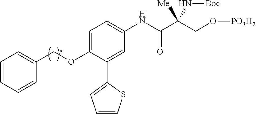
C1=CC=CC(COC2=CC=C(NC(C(CO[PO3H2])([Me])N[Boc])=O)C=C2C2=CC=CS2)=C1
